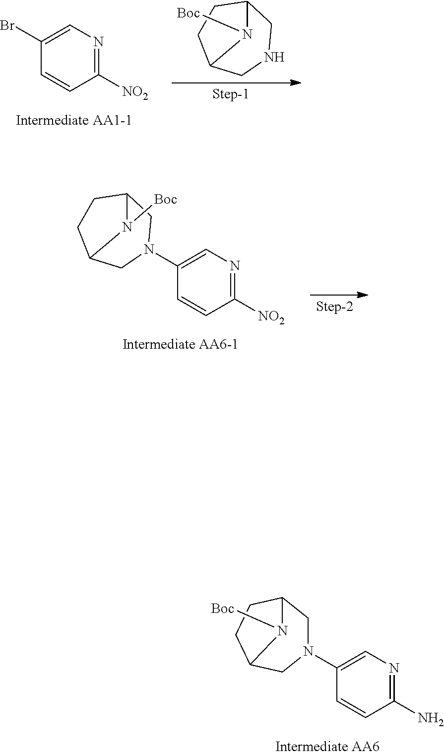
BrC1=CN=C([NO2])C=C1.N1CC2CCC(C1)N2[Boc].N1(C2=CN=C([NO2])C=C2)CC2CCC(C1)N2[Boc].C1(N2CC3CCC(C2)N3[Boc])=CN=C(N)C=C1
